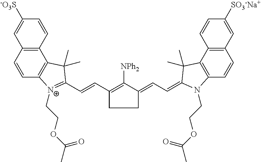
C1CC(=CC=C2C(C)(C)C3=C(C=CC4=C3C=CC([SO3-Na+])=C4)N2CCOC(C)=O)C([NPh2])=C1C=CC1=[N+](CCOC(C)=O)C2=C(C3=C(C=C2)C=C([-O3S])C=C3)C1(C)C
